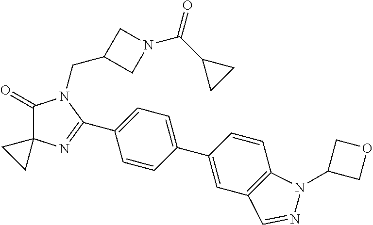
C1(=O)C2(N=C(C3=CC=C(C4=CC5=C(C=C4)N(C4COC4)N=C5)C=C3)N1CC1CN(C(C3CC3)=O)C1)CC2
